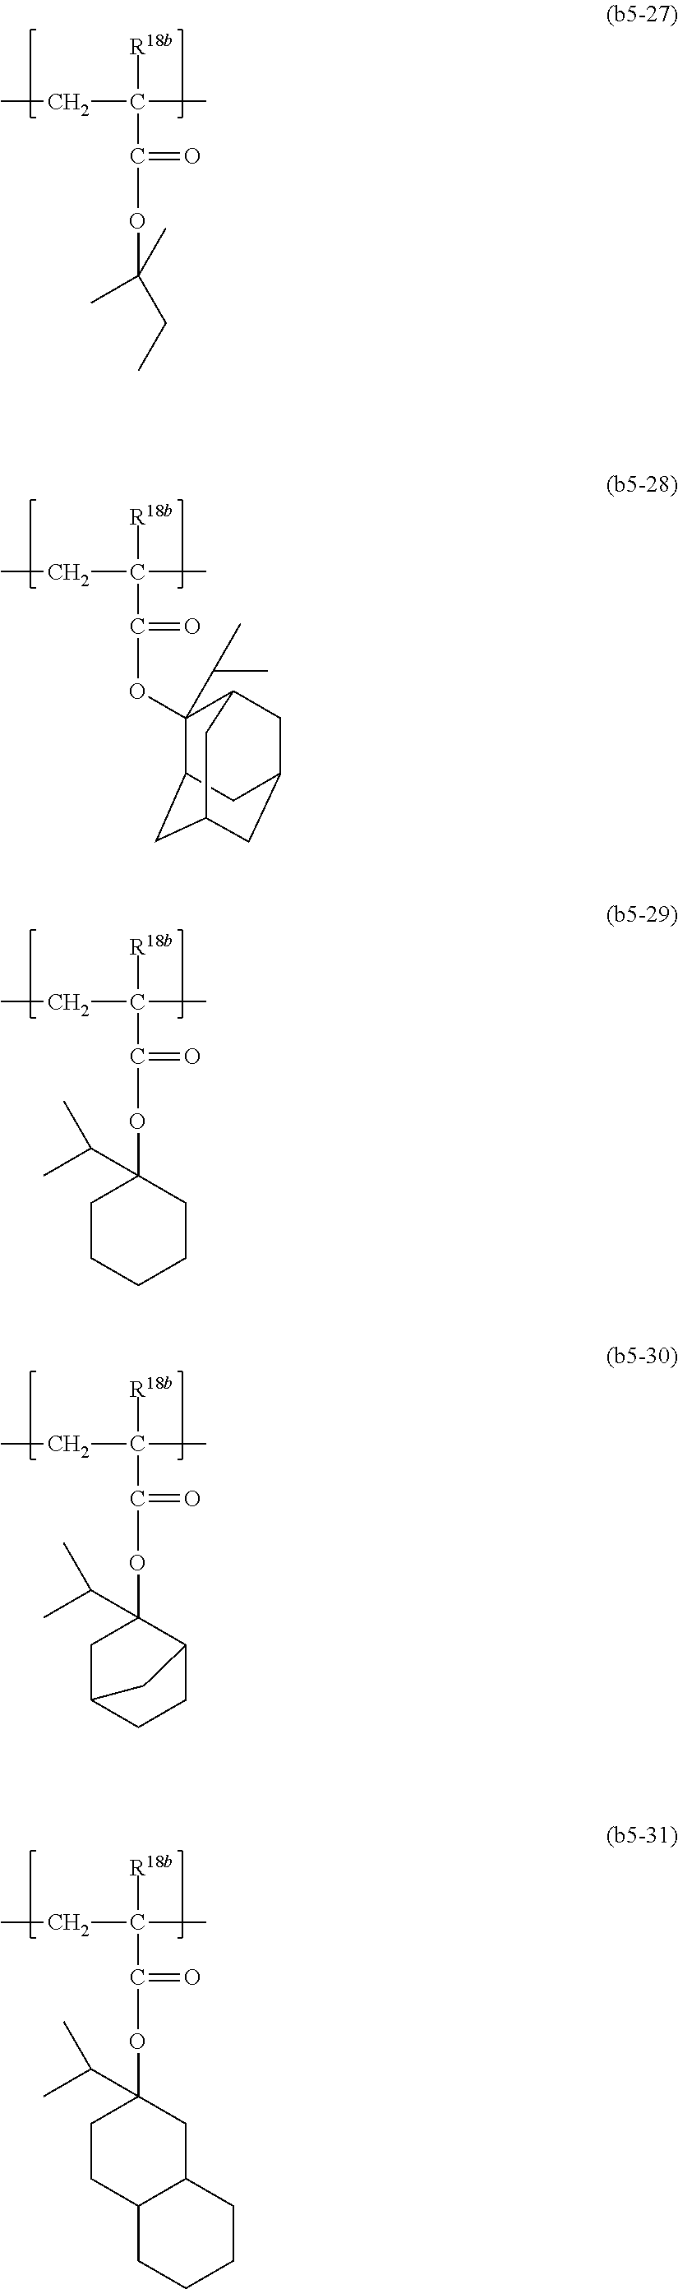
[R18b]C(C)(CC)C(=O)OC1(C(C)C)CCCCC1.[R18b]C(C)(CC)C(=O)OC(CC)(C)C.[R18b]C(C)(CC)C(=O)OC1(C(C)C)CC2CCC1C2.[R18b]C(C)(CC)C(=O)OC1(C(C)C)CCC2C(C1)CCCC2.[R18b]C(C)(CC)C(=O)OC1(C(C)C)C2CC3CC(CC1C3)C2
